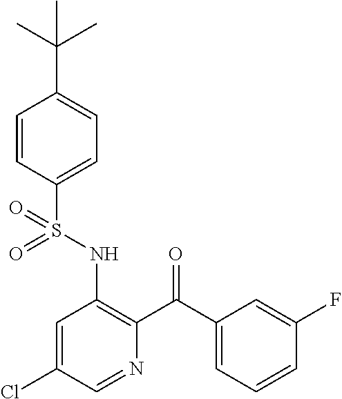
C1=CC(S(NC2=C(C(C3=CC=CC(F)=C3)=O)N=CC(Cl)=C2)(=O)=O)=CC=C1C(C)(C)C
